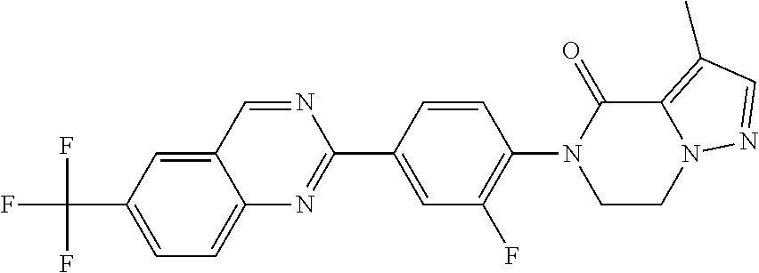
N1(C2=C(F)C=C(C3=NC4=CC=C(C(F)(F)F)C=C4C=N3)C=C2)CCN2C(=C(C)C=N2)C1=O
